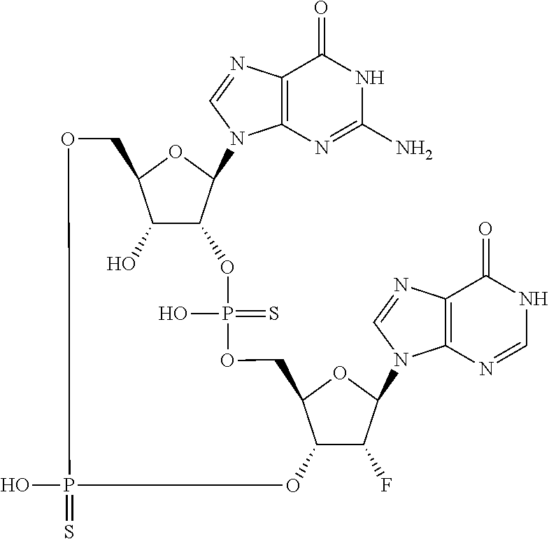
C12=C(N=CN1C1C3C(O)C(O1)COP(=S)(O)OC1C(F)C(N4C5=C(C(=O)NC=N5)N=C4)OC1COP(=S)(O)O3)C(=O)NC(N)=N2
